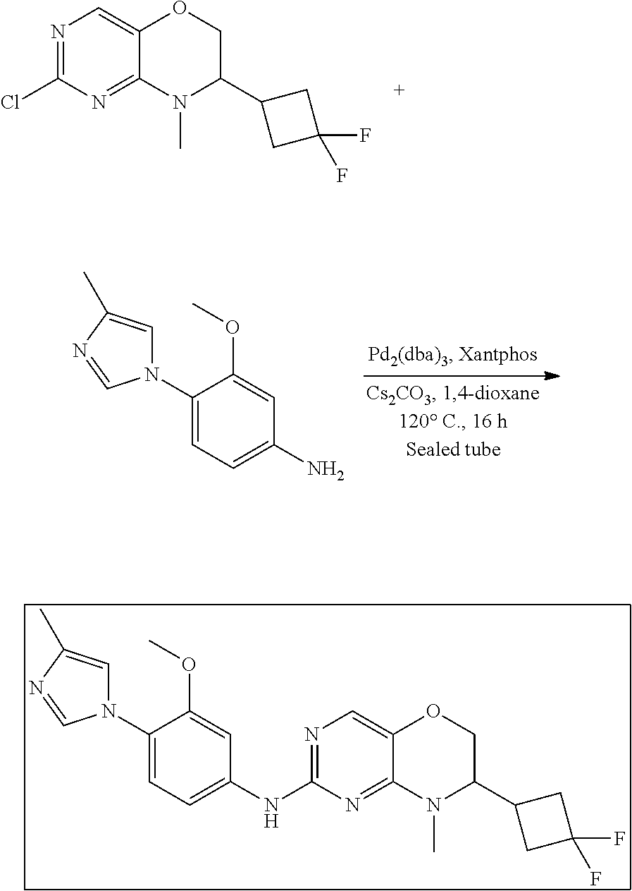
N1=C(Cl)N=C2C(=C1)OCC(C1CC(F)(F)C1)N2C.C1(N2C=C(C)N=C2)=CC=C(N)C=C1OC.C1(N2C=C(C)N=C2)=CC=C(NC2=NC=C3C(=N2)N(C)C(C2CC(F)(F)C2)CO3)C=C1OC
